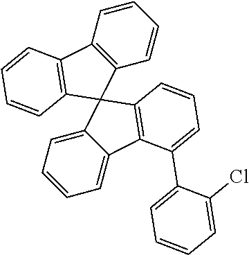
C1=CC=C2C(=C1)C1=C(C23C2=C(C4=C3C=CC=C4)C=CC=C2)C=CC=C1C1=CC=CC=C1Cl
